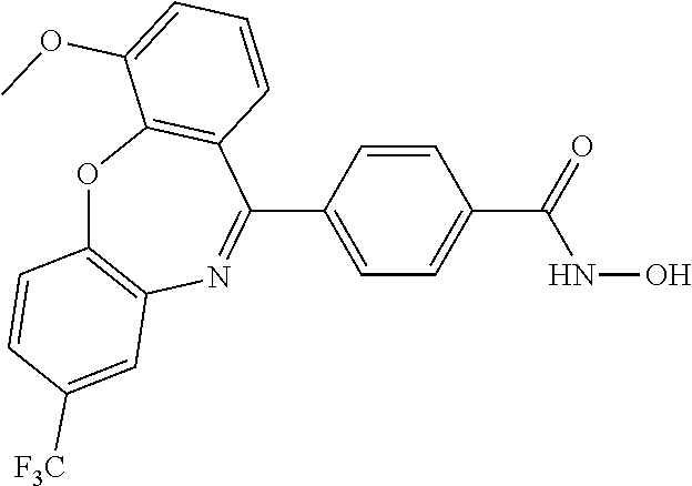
C1(C2=NC3=C(OC4=C2C=CC=C4OC)C=CC([F3C])=C3)=CC=C(C(NO)=O)C=C1
